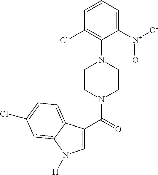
C1=CC=C([N+]([O-])=O)C(N2CCN(C(=O)C3=CN([H])C4=CC(Cl)=CC=C34)CC2)=C1Cl
